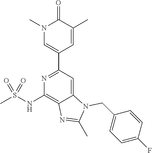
N1(C)C=C(C2=NC(NS(C)(=O)=O)=C3C(=C2)N(CC2=CC=C(F)C=C2)C(C)=N3)C=C(C)C1=O
